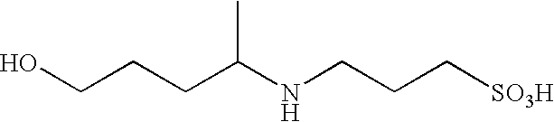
OCCCC(NCCC[SO3H])C
